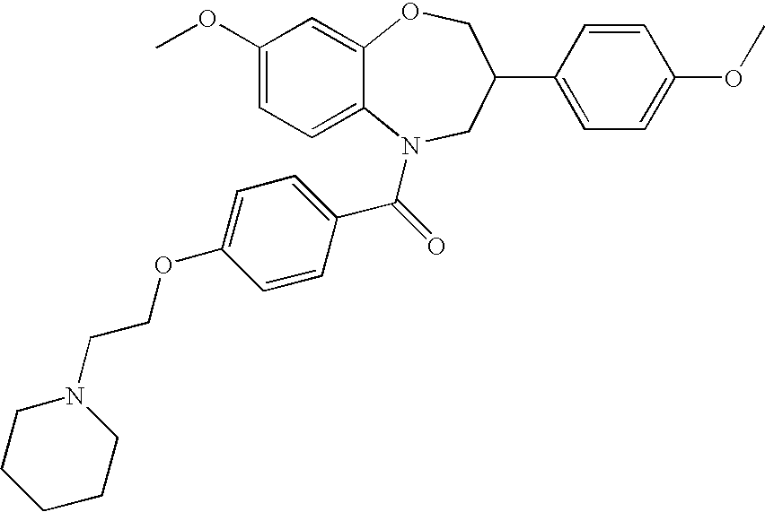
C1(OC)=CC=C2C(=C1)OCC(C1=CC=C(OC)C=C1)CN2C(C1=CC=C(OCCN2CCCCC2)C=C1)=O
